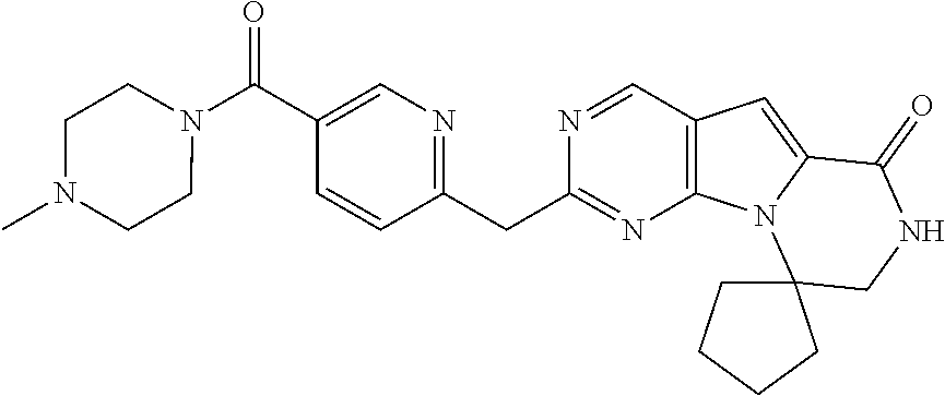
C(C1=CN=C(CC2=NC3=C(C=N2)C=C2N3C3(CNC2=O)CCCC3)C=C1)(N1CCN(C)CC1)=O
